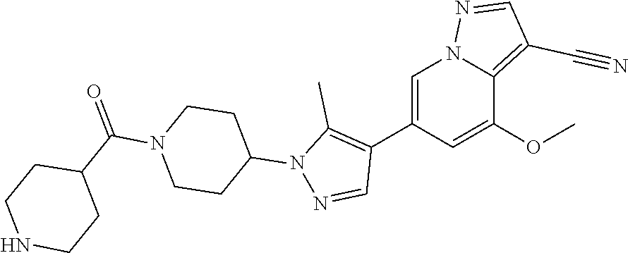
C1(C2=C(C)N(C3CCN(C(=O)C4CCNCC4)CC3)N=C2)=CN2C(=C(C#N)C=N2)C(OC)=C1
